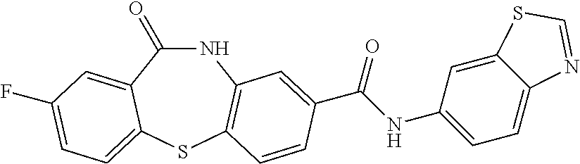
N1C(=O)C2=CC(F)=CC=C2SC2=C1C=C(C(NC1=CC=C3C(=C1)SC=N3)=O)C=C2
